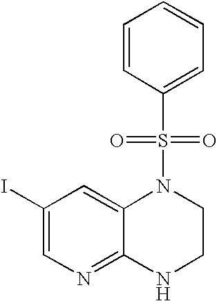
IC1=CN=C2C(=C1)N(S(=O)(=O)C1=CC=CC=C1)CCN2
